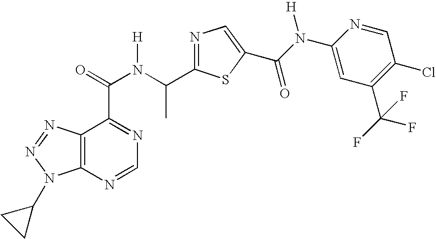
C12=C(N=NN1C1CC1)C(C(N([H])C(C)C1=NC=C(C(=O)N([H])C3=CC(C(F)(F)F)=C(Cl)C=N3)S1)=O)=NC=N2
